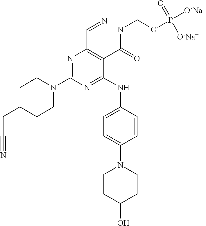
N1=C(N2CCC(CC#N)CC2)N=C(NC2=CC=C(N3CCC(O)CC3)C=C2)C(C(NCOP([O-Na+])(=O)[O-Na+])=O)=C1C=N
